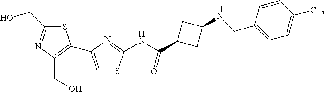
S1C(CO)=NC(CO)=C1C1=CSC(NC(C2CC(NCC3=CC=C([CF3])C=C3)C2)=O)=N1
